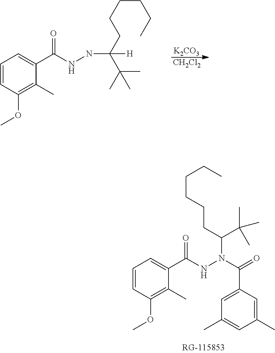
C1=CC(OC)=C(C)C(C(NNC(CCCCCC)([H])C(C)(C)C)=O)=C1.[K2CO3].[CH2Cl2].C1=CC(OC)=C(C)C(C(NN(C(C2=CC(C)=CC(C)=C2)=O)C(CCCCCC)C(C)(C)C)=O)=C1
